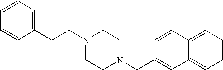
C1=CC=C(CCN2CCN(CC3=CC4=CC=CC=C4C=C3)CC2)C=C1
